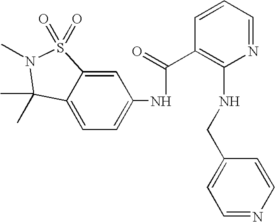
C1=C2C(=CC=C1NC(C1=C(NCC3=CC=NC=C3)N=CC=C1)=O)C(C)(C)N(C)S2(=O)=O
